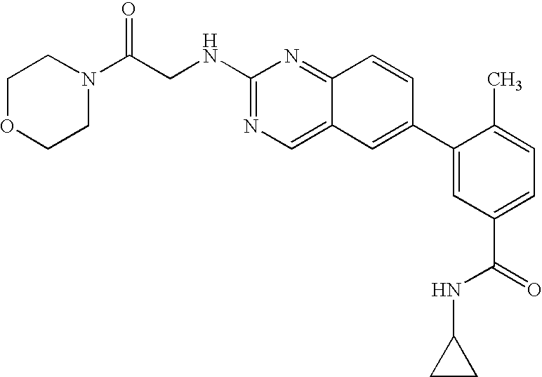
C1N(C(CNC2=NC=C3C(=N2)C=CC(C2=CC(C(NC4CC4)=O)=CC=C2C)=C3)=O)CCOC1
